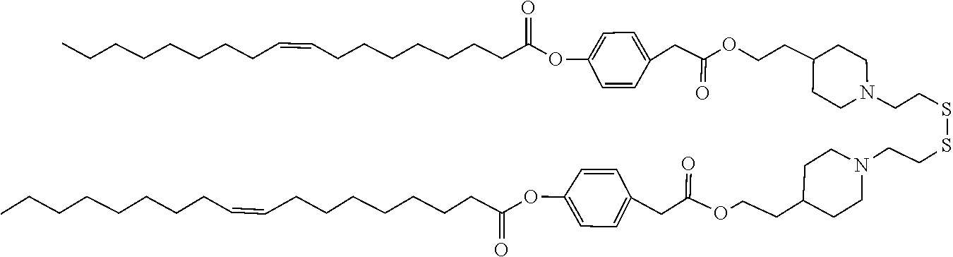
C(C=CCCCCCCCC)CCCCCCC(=O)OC1=CC=C(CC(OCCC2CCN(CCSSCCN3CCC(CCOC(CC4=CC=C(OC(CCCCCCCC=CCCCCCCCC)=O)C=C4)=O)CC3)CC2)=O)C=C1
